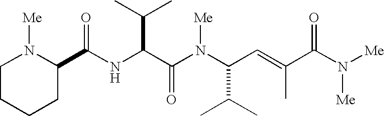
N(C(C(N(C(C(C)C)C=C(C(N([Me])[Me])=O)C)[Me])=O)C(C)C)C(=O)C1N([Me])CCCC1
